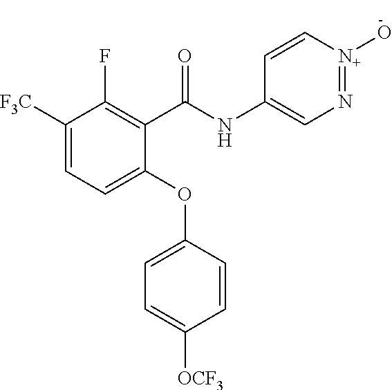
C1(C(NC2=CN=[N+](O)C=C2)=O)=C(F)C([F3C])=CC=C1OC1=CC=C([OCF3])C=C1
